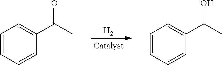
[H2].C(C)(C1=CC=CC=C1)=O.C(C)(C1=CC=CC=C1)O
